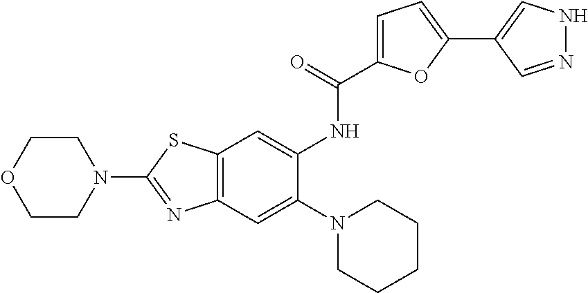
C12=C(SC(N3CCOCC3)=N1)C=C(NC(=O)C1=CC=C(C3=CNN=C3)O1)C(N1CCCCC1)=C2
